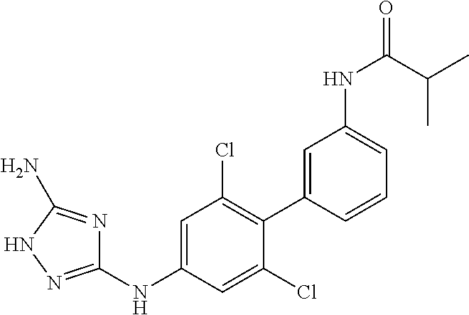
C1(NC2=CC(Cl)=C(C3=CC(NC(C(C)C)=O)=CC=C3)C(Cl)=C2)=NNC(N)=N1
